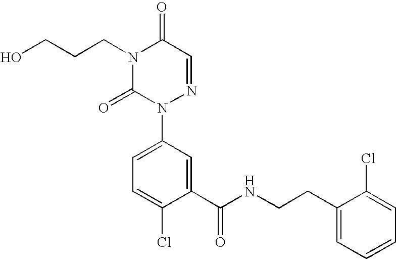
C1(C(NCCC2=CC=CC=C2Cl)=O)=CC(N2N=CC(=O)N(CCCO)C2=O)=CC=C1Cl
